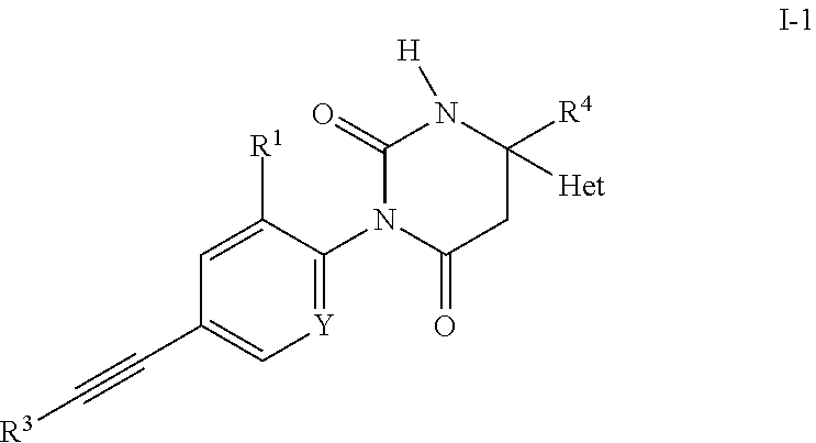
[R3]C#CC1=C[Y]=C(N2C(=O)CC([Het])([R4])N([H])C2=O)C([R1])=C1
